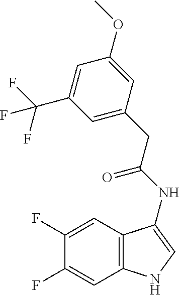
C1(F)=CC2=C(C=C1F)NC=C2NC(=O)CC1=CC(C(F)(F)F)=CC(OC)=C1
